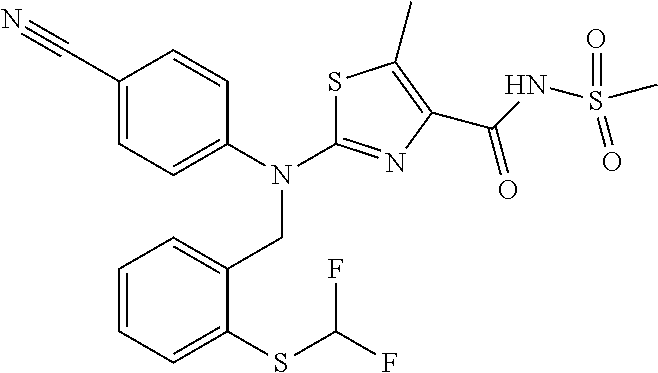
C1(C#N)=CC=C(N(CC2=CC=CC=C2SC(F)F)C2=NC(C(=O)NS(C)(=O)=O)=C(C)S2)C=C1
